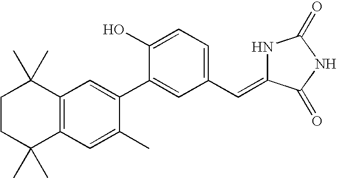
C1CC(C)(C)C2=C(C1(C)C)C=C(C1=CC(C=C3NC(=O)NC3=O)=CC=C1O)C(C)=C2
